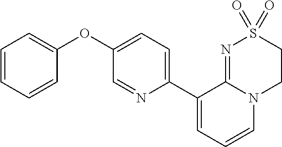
C1(C2=CC=C(OC3=CC=CC=C3)C=N2)=CC=CN2C1=NS(=O)(=O)CC2
